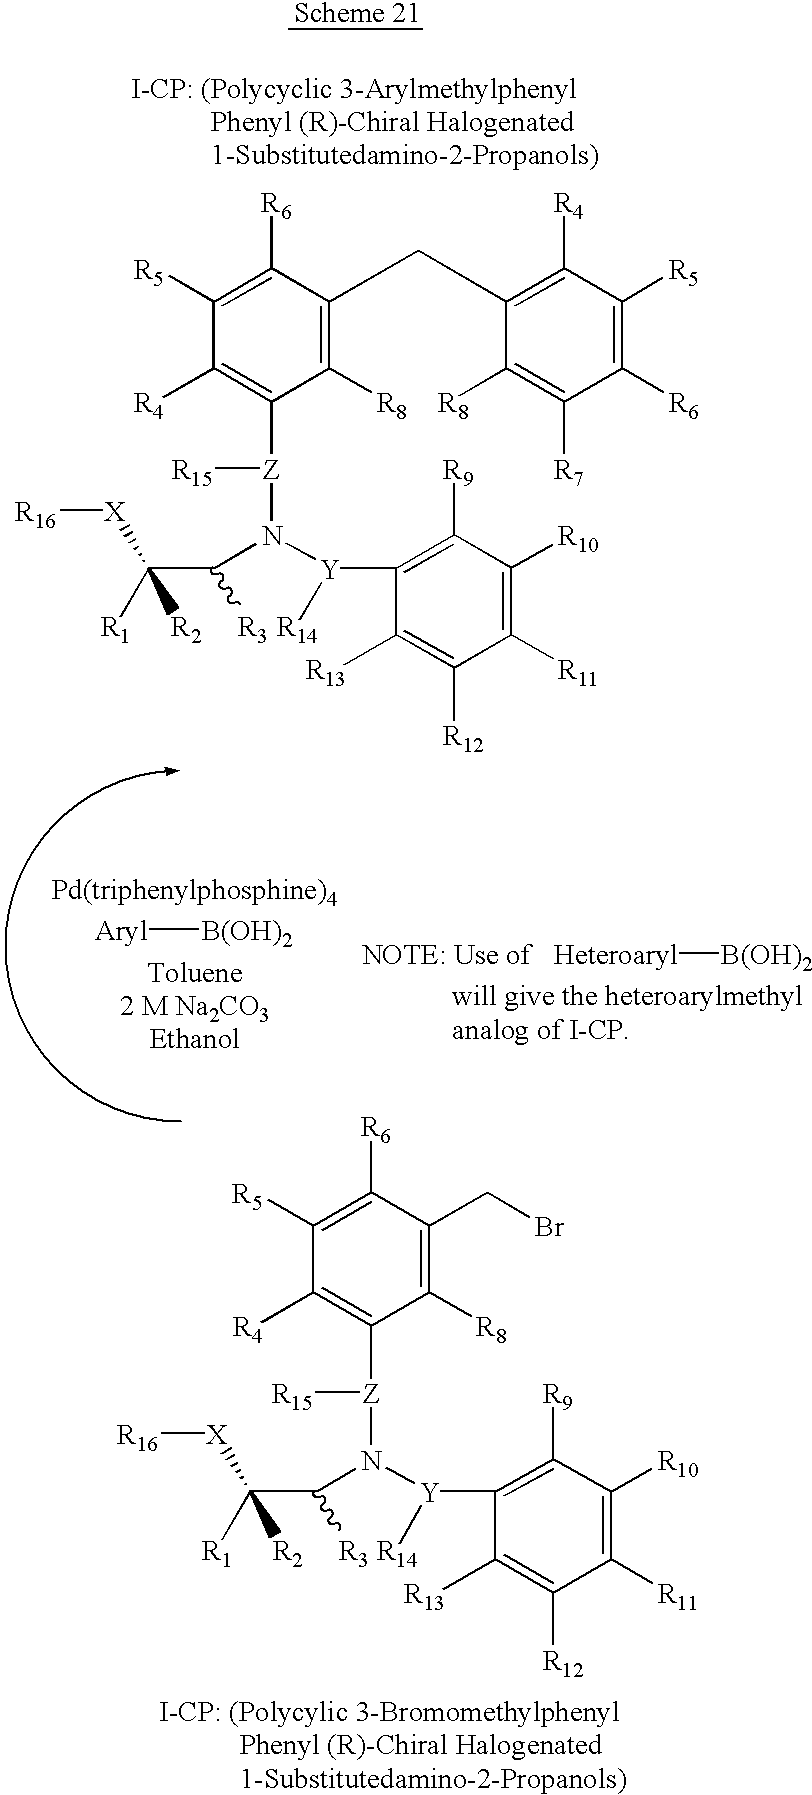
C1([R8])=C(CC2=C([R4])C([R5])=C([R6])C([R7])=C2[R8])C([R6])=C([R5])C([R4])=C1[Z](N(C(C([R2])([R1])[X][R16])[R3])[Y](C1=C([R9])C([R10])=C([R11])C([R12])=C1[R13])[R14])[R15].[Aryl][B(OH)2].[Heteroaryl][B(OH)2].C1([R8])=C(CBr)C([R6])=C([R5])C([R4])=C1[Z](N(C(C([R2])([R1])[X][R16])[R3])[Y](C1=C([R9])C([R10])=C([R11])C([R12])=C1[R13])[R14])[R15]
